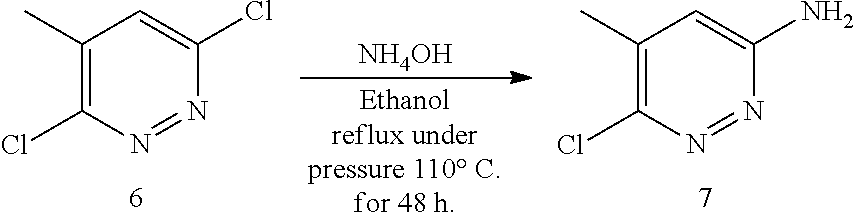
C1(C)=C(Cl)N=NC(Cl)=C1.[NH4OH].C1(C)=C(Cl)N=NC(N)=C1
